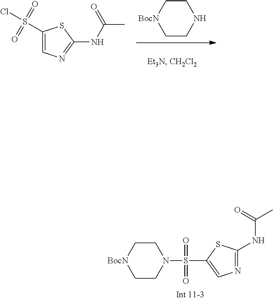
C1C[BocN]CCN1.C1(S(=O)(=O)Cl)=CN=C(NC(=O)C)S1.C1(NC(=O)C)=NC=C(S(=O)(=O)N2CC[BocN]CC2)S1
